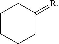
C1CCCC(=[R])C1
